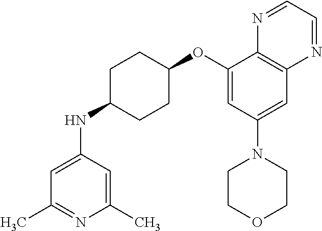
C1(OC2CCC(NC3=CC(C)=NC(C)=C3)CC2)=CC(N2CCOCC2)=CC2=C1N=CC=N2
